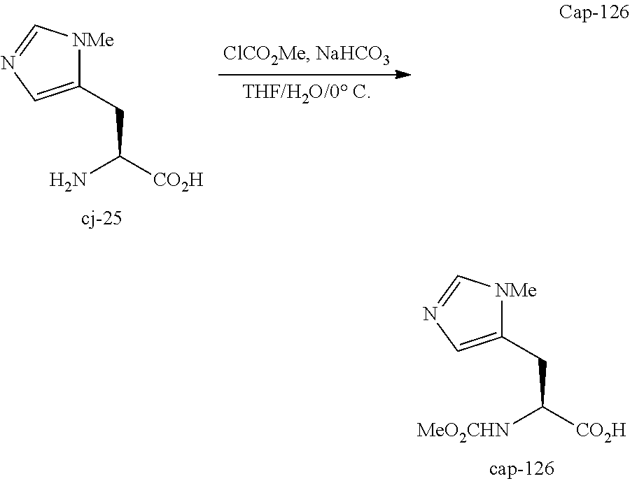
C1(CC([MeO2CHN])[CO2H])=CN=C[NMe]1.C1(CC(N)[CO2H])=CN=C[NMe]1
